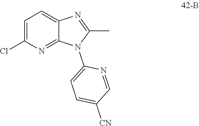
C1(C)=NC2=CC=C(Cl)N=C2N1C1=CC=C([CN])C=N1
